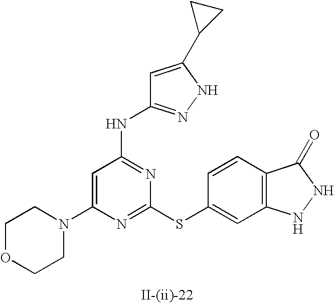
C1=C(N2CCOCC2)N=C(SC2=CC3=C(C=C2)C(=O)NN3)N=C1NC1=NNC(C2CC2)=C1
